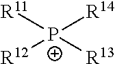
[R11][P+]([R14])([R12])[R13]
